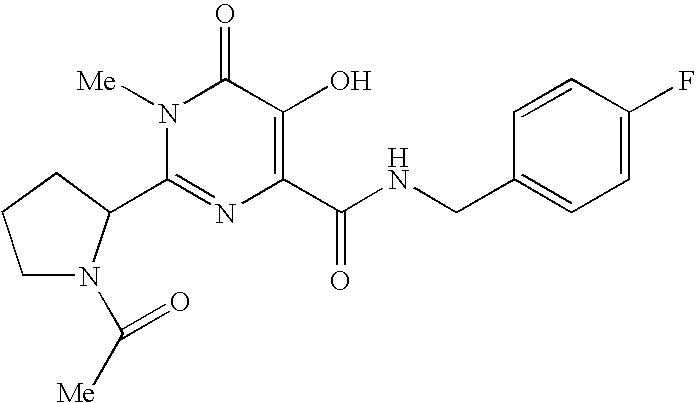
C1N(C([Me])=O)C(C2=NC(C(NCC3=CC=C(F)C=C3)=O)=C(O)C(=O)N2[Me])CC1
